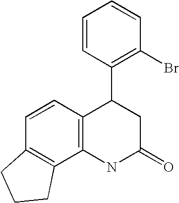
C12=C(NC(=O)CC1C1=C(Br)C=CC=C1)C1=C(C=C2)CCC1
